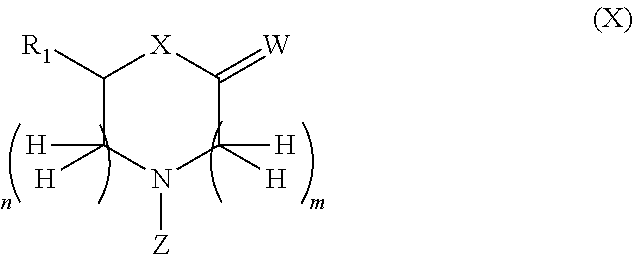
C1([R1])C([H])([H])N([Z])C([H])([H])C(=[W])[X]1
